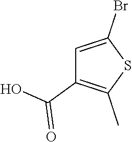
C1=C(Br)SC(C)=C1C(O)=O
